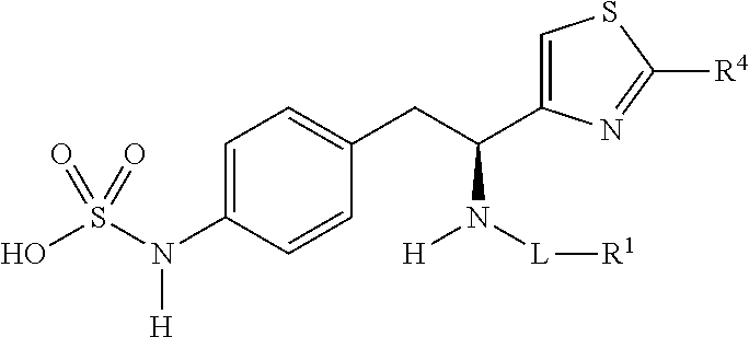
OS(N(C1=CC=C(CC(N([L][R1])[H])C2=CSC([R4])=N2)C=C1)[H])(=O)=O
